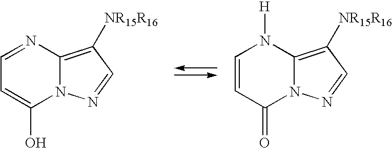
C1=NC2=C([NR15R16])C=NN2C(O)=C1.C1=CC(=O)N2C(=C([NR15R16])C=N2)N1[H]
